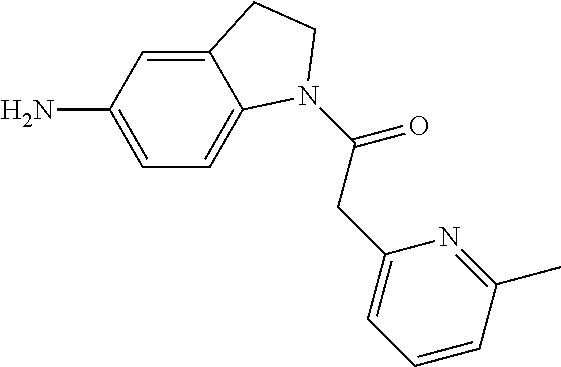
C12=CC(N)=CC=C1N(C(CC1=CC=CC(C)=N1)=O)CC2
